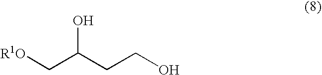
[R1O]CC(CCO)O
